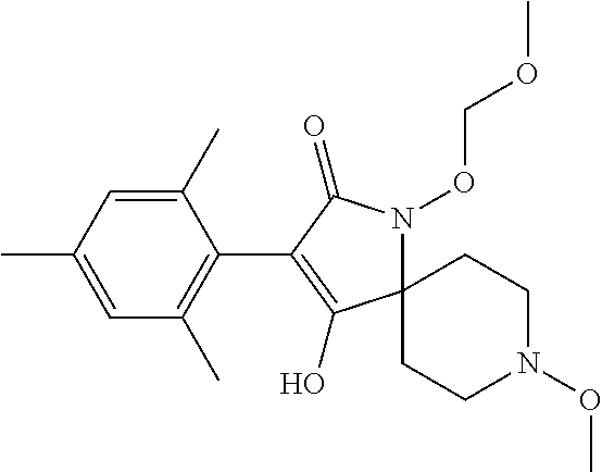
C1(C)=CC(C)=CC(C)=C1C1=C(O)C2(N(OCOC)C1=O)CCN(OC)CC2
